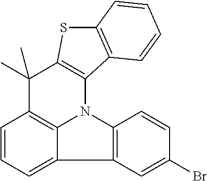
C1=CC=C2C3=C1C(C)(C)C1=C(N3C3=C2C=C(Br)C=C3)C2=C(S1)C=CC=C2
